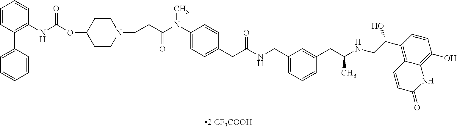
C1=CC(C2=CC=CC=C2)=C(NC(=O)OC2CCN(CCC(N(C3=CC=C(CC(NCC4=CC=CC(CC(NCC(C5=C6C(=C(O)C=C5)NC(=O)C=C6)O)C)=C4)=O)C=C3)C)=O)CC2)C=C1
